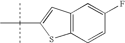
C1(F)=CC2=C(C=C1)SC(C(C)(C)C)=C2
